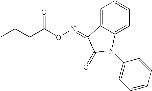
C1=C2C(=CC=C1)N(C1=CC=CC=C1)C(=O)C2=NOC(CCC)=O
